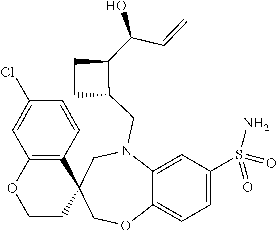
C12=CC(S(=O)(N)=O)=CC=C1OCC1(CN2CC2C(C(C=C)O)CC2)C2=C(OCC1)C=C(Cl)C=C2
